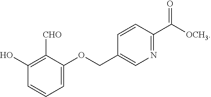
C1(O)=C([CHO])C(OCC2=CN=C(C([OCH3])=O)C=C2)=CC=C1
